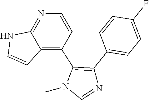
CN1C=NC(C2=CC=C(F)C=C2)=C1C1=C2C(=NC=C1)NC=C2
